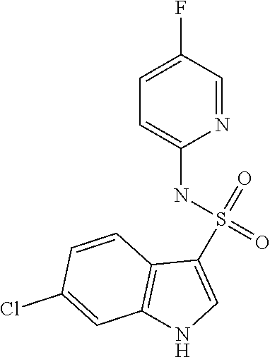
C1=NC(NS(=O)(=O)C2=CNC3=C2C=CC(Cl)=C3)=CC=C1F
